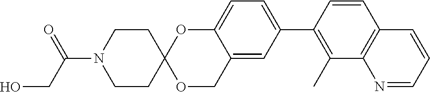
OCC(=O)N1CCC2(CC1)OCC1=CC(C3=C(C)C4=C(C=C3)C=CC=N4)=CC=C1O2
